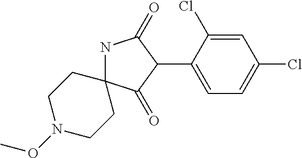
N1C2(C(=O)C(C3=CC=C(Cl)C=C3Cl)C1=O)CCN(OC)CC2
